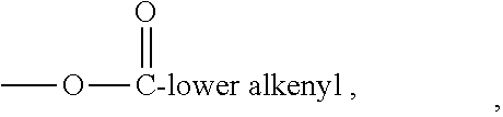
CO[C-lower alkenyl ]=O
